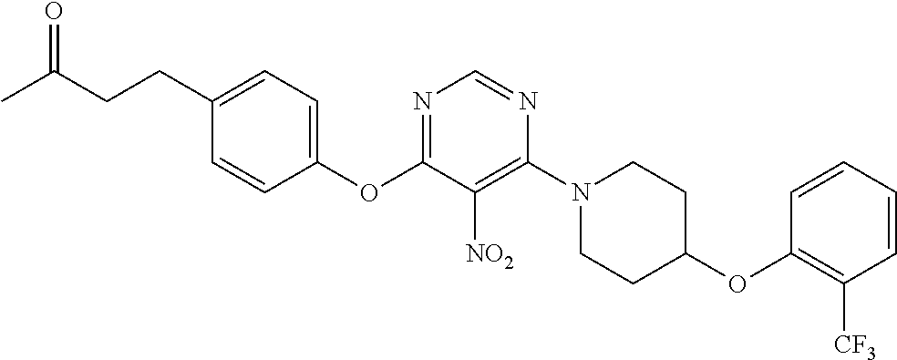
C1(OC2=NC=NC(N3CCC(OC4=C([CF3])C=CC=C4)CC3)=C2[NO2])=CC=C(CCC(C)=O)C=C1
